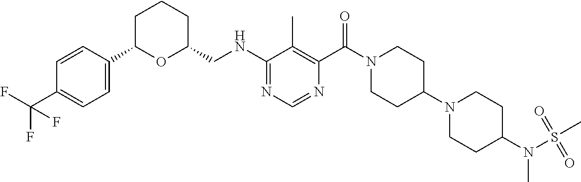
N(C1=NC=NC(C(N2CCC(N3CCC(N(S(=O)(C)=O)C)CC3)CC2)=O)=C1C)CC1CCCC(C2=CC=C(C(F)(F)F)C=C2)O1
